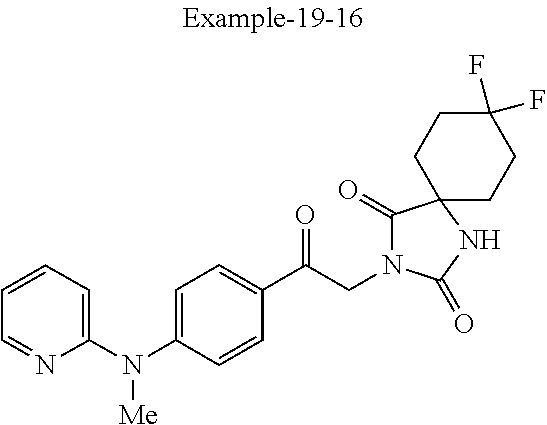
C1(C(CN2C(=O)C3(NC2=O)CCC(F)(F)CC3)=O)=CC=C(N(C2=CC=CC=N2)[Me])C=C1
